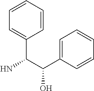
C1=C(C(C(C2=CC=CC=C2)N)O)C=CC=C1
